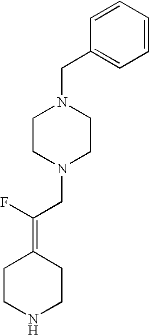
C1(=C(F)CN2CCN(CC3=CC=CC=C3)CC2)CCNCC1
